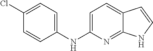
C1=C(NC2=CC=C(Cl)C=C2)N=C2C(=C1)C=CN2
